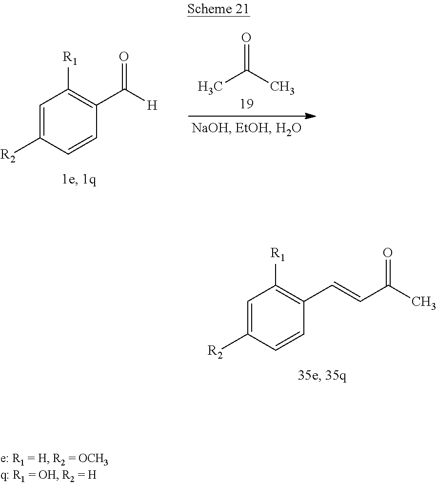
[R1]C1=C(C=CC(C)=O)C=CC([R2])=C1.[R1]C1=C(C(=O)[H])C=CC([R2])=C1.CC(C)=O
